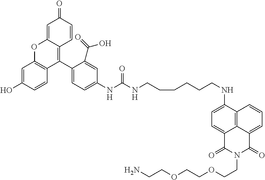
C1=C2C(=C(C3=CC=C(NC(NCCCCCCNC4=CC=C5C6=C4C=CC=C6C(=O)N(CCOCCOCCN)C5=O)=O)C=C3C(=O)O)C3=C(O2)C=C(O)C=C3)C=CC1=O
